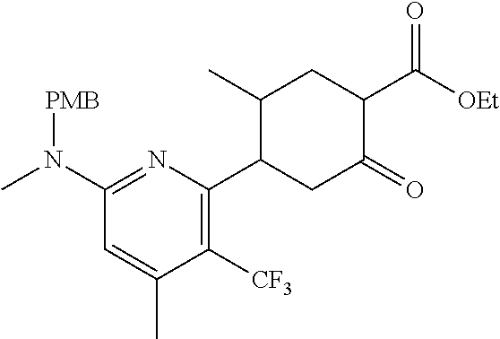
C1(N(C)[PMB])=NC(C2CC(=O)C(C([OEt])=O)CC2C)=C([CF3])C(C)=C1
